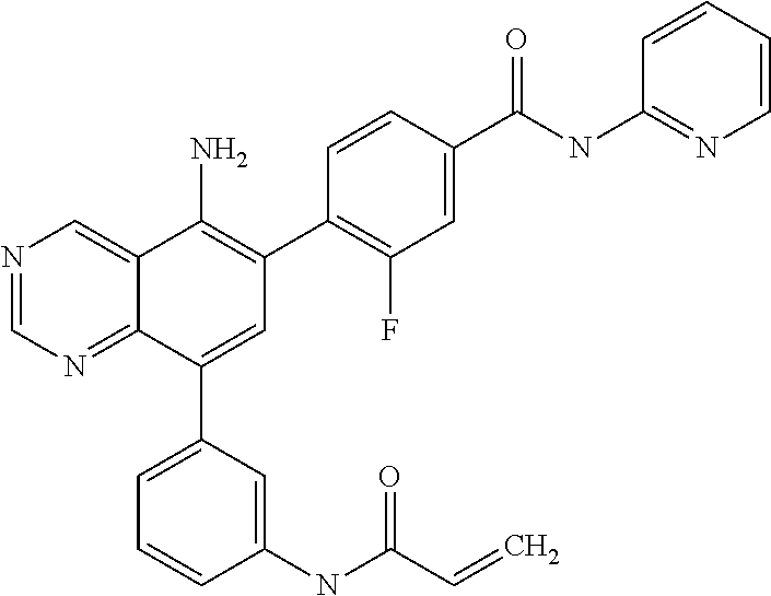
C1(C(NC2=NC=CC=C2)=O)=CC(F)=C(C2=C(N)C3=CN=CN=C3C(C3=CC=CC(NC(C=C)=O)=C3)=C2)C=C1
